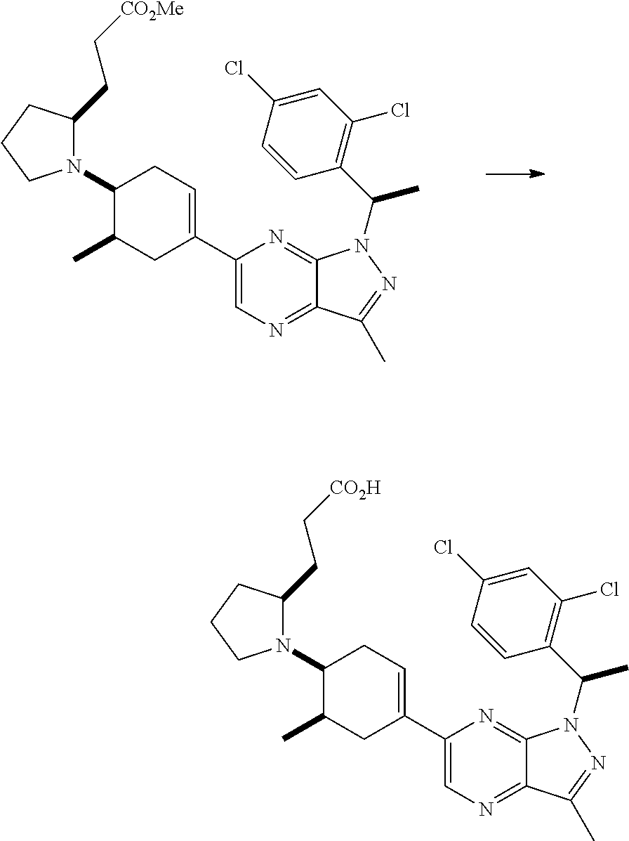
N1(C2C(C)CC(C3=CN=C4C(=N3)N(C(C3=C(Cl)C=C(Cl)C=C3)C)N=C4C)=CC2)C(CC[CO2H])CCC1.N1(C2C(C)CC(C3=CN=C4C(=N3)N(C(C3=C(Cl)C=C(Cl)C=C3)C)N=C4C)=CC2)C(CC[CO2Me])CCC1
